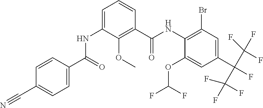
C1=CC(C(=O)NC2=CC=CC(C(NC3=C(Br)C=C(C(F)(C(F)(F)F)C(F)(F)F)C=C3OC(F)F)=O)=C2OC)=CC=C1C#N
